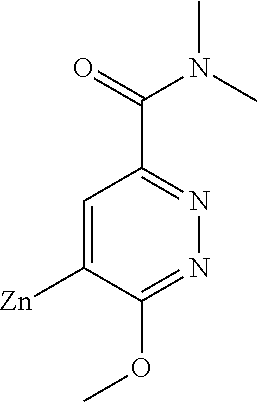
C1=C([Zn])C(OC)=NN=C1C(N(C)C)=O
